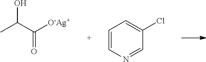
OC(C([O-Ag+])=O)C.C1=CN=CC(Cl)=C1
